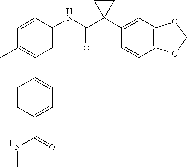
C1=C(NC(C2(C3=CC4=C(C=C3)OCO4)CC2)=O)C=CC(C)=C1C1=CC=C(C(NC)=O)C=C1.[H]
